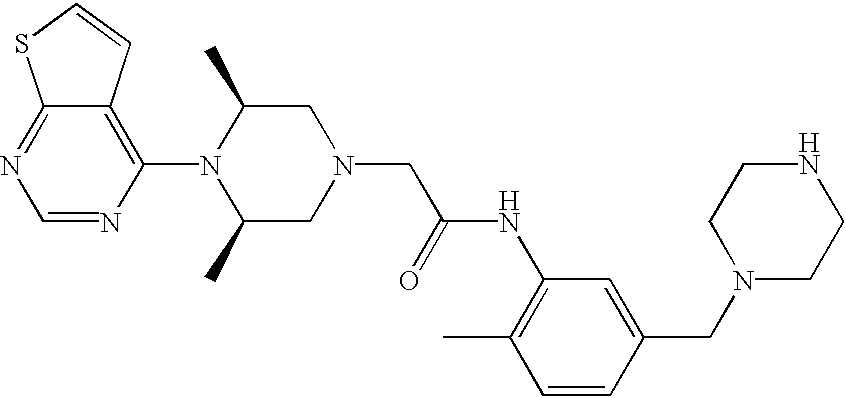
C1=NC(N2C(C)CN(CC(NC3=C(C)C=CC(CN4CCNCC4)=C3)=O)CC2C)=C2C(=N1)SC=C2
